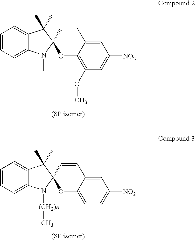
C1=C2C(=CC=C1)C(C)(C)C1(N2C)OC2=C(OC)C=C([NO2])C=C2C=C1.C1=C2C(=CC=C1)C(C)(C)C1(N2[(CH2)n]C)OC2=CC=C([NO2])C=C2C=C1
